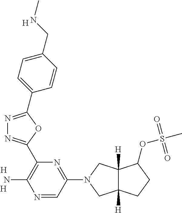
[H].[H].N1=C(N2CC3([H])C([H])(C2)C(OS(C)(=O)=O)CC3)C=NC(N)=C1C1=NN=C(C2=CC=C(CNC)C=C2)O1.[H]
